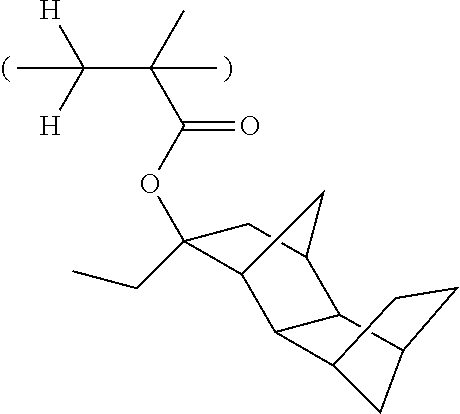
O(C(=O)C(C)(C([H])([H])C)C)C1(CC)C2C3C(C(C1)C2)C1CC3CC1
